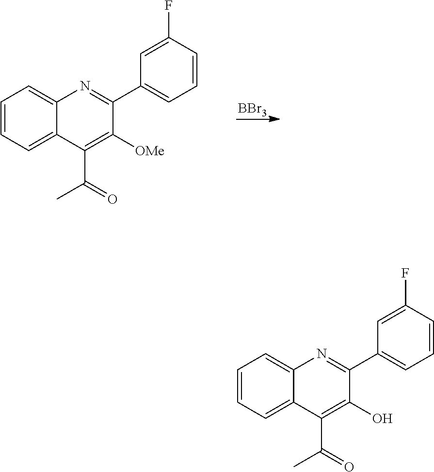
C1=CC=C2C(=C1)N=C(C1=CC=CC(F)=C1)C(O)=C2C(=O)C.C1=CC=C2C(=C1)N=C(C1=CC=CC(F)=C1)C([OMe])=C2C(=O)C.[BBr3]
